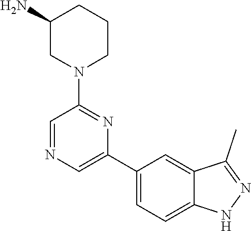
C1(C2=CN=CC(N3CCCC(N)C3)=N2)=CC=C2C(=C1)C(C)=NN2
